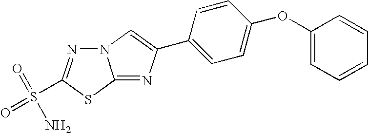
N12N=C(S(=O)(=O)N)SC1=NC(C1=CC=C(OC3=CC=CC=C3)C=C1)=C2
